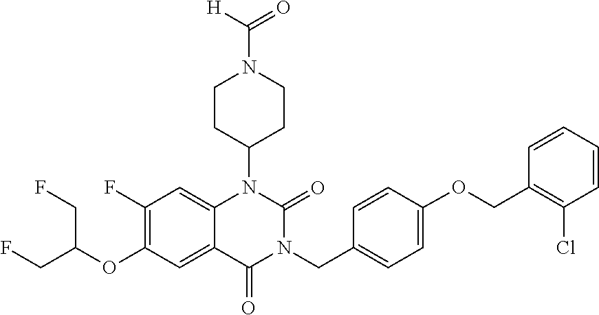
C12=CC(F)=C(OC(CF)CF)C=C1C(=O)N(CC1=CC=C(OCC3=C(Cl)C=CC=C3)C=C1)C(=O)N2C1CCN(C(=O)[H])CC1
